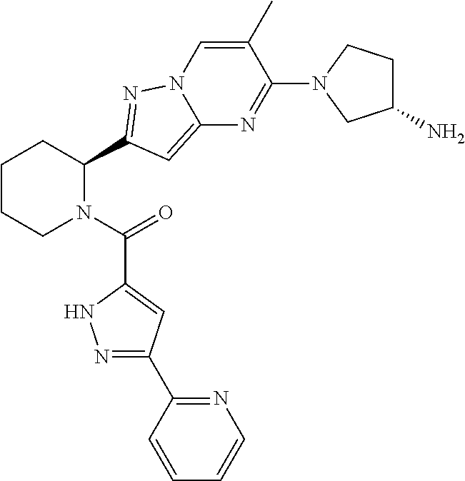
C1CCN(C(=O)C2=CC(C3=NC=CC=C3)=NN2)C(C2=NN3C=C(C)C(N4CC(N)CC4)=NC3=C2)C1
